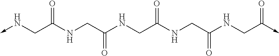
N(->C)CC(NCC(NCC(NCC(NCC(->C)=O)=O)=O)=O)=O
